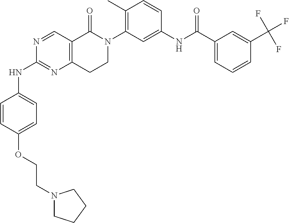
N1=CC2=C(N=C1NC1=CC=C(OCCN3CCCC3)C=C1)CCN(C1=C(C)C=CC(NC(C3=CC=CC(C(F)(F)F)=C3)=O)=C1)C2=O
